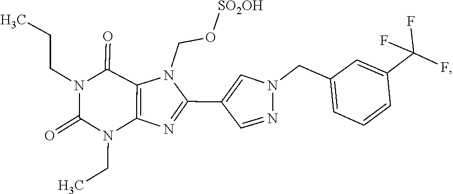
N1(CC)C(=O)N(CCC)C(=O)C2=C1N=C(C1=CN(CC3=CC=CC(C(F)(F)F)=C3)N=C1)N2CO[SO2OH]
